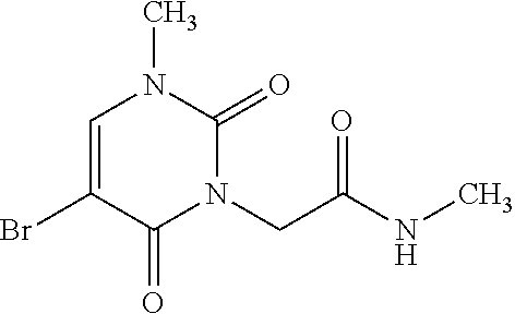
C1=C(Br)C(=O)N(CC(NC)=O)C(=O)N1C
